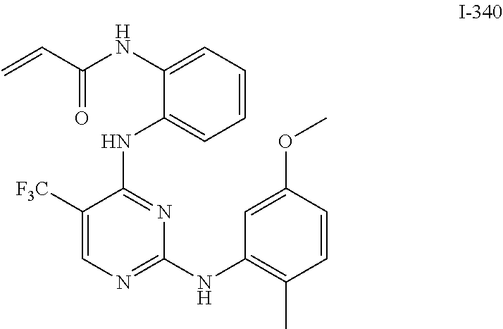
C1(NC(C=C)=O)=CC=CC=C1NC1=NC(NC2=C(C)C=CC(OC)=C2)=NC=C1[F3C]
